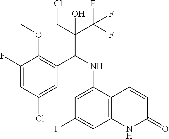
C1=C(Cl)C=C(F)C(OC)=C1C(NC1=CC(F)=CC2=C1C=CC(=O)N2)C(CCl)(C(F)(F)F)O
